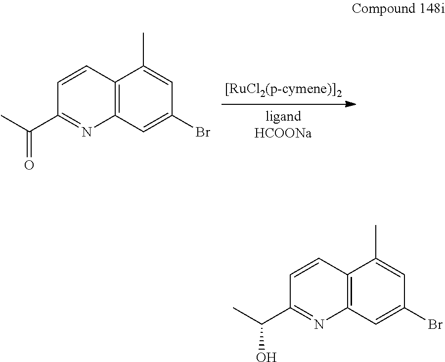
C12=C(C=C(Br)C=C1C)N=C(C(C)=O)C=C2.C12=C(C=C(Br)C=C1C)N=C(C(C)O)C=C2
